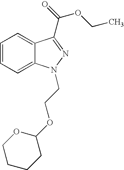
C1=CC=C2C(=C1)C(C(=O)OCC)=NN2CCOC1OCCCC1
